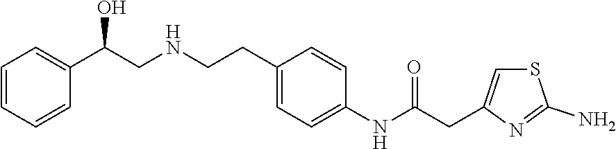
C1=CC=CC(C(CNCCC2=CC=C(NC(CC3=CSC(N)=N3)=O)C=C2)O)=C1
